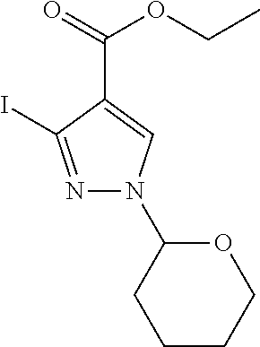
N1=C(I)C(C(=O)OCC)=CN1C1CCCCO1
